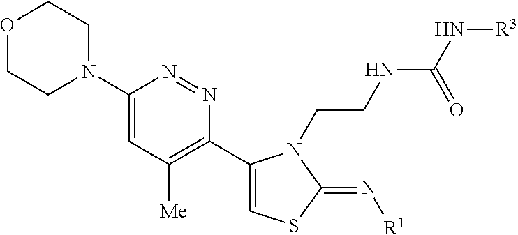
O1CCN(C2=CC([Me])=C(C3=CSC(=N[R1])N3CCNC(N[R3])=O)N=N2)CC1
